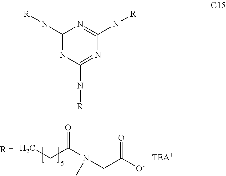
CCC(N(CC([O-])=O)C)=O.[TEA+].N1=C(N[R])N=C(N[R])N=C1N[R]
